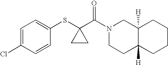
C1=C(Cl)C=CC(SC2(C(=O)N3CCC4([H])C([H])(C3)CCCC4)CC2)=C1
